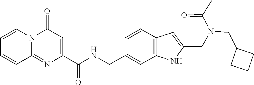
C1=CN2C(=NC(C(NCC3=CC4=C(C=C3)C=C(CN(CC3CCC3)C(C)=O)N4)=O)=CC2=O)C=C1
